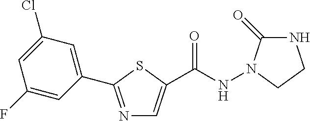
N1=C(C2=CC(Cl)=CC(F)=C2)SC(C(NN2C(=O)NCC2)=O)=C1
